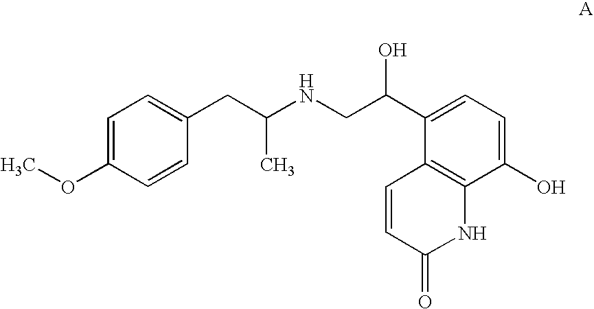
C1=C(OC)C=CC(CC(NCC(C2=CC=C(O)C3=C2C=CC(=O)N3)O)C)=C1
